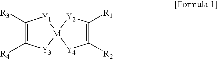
C1([R4])=C([R3])[Y1][M]2([Y3]1)[Y4]C([R2])=C([R1])[Y2]2
